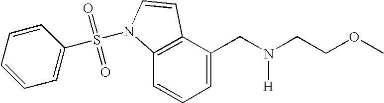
C1=C(CN([H])CCOC)C2=C(C=C1)N(S(=O)(=O)C1=CC=CC=C1)C=C2
